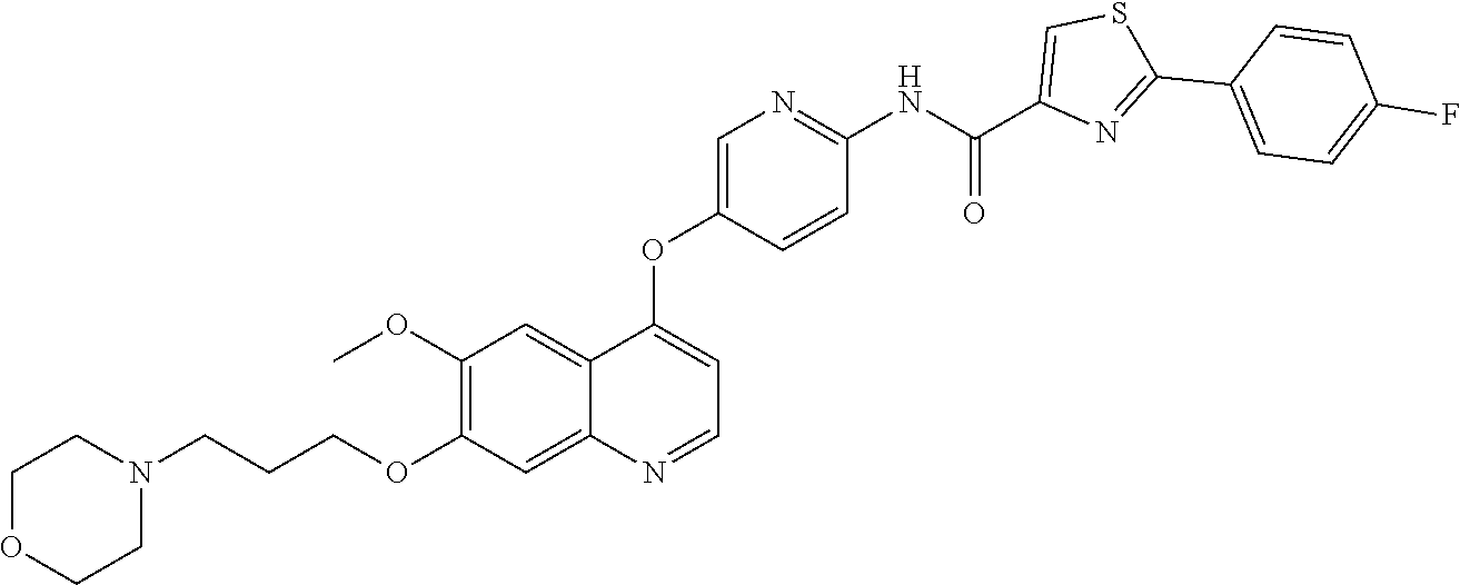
C1OCCN(CCCOC2=C(OC)C=C3C(=C2)N=CC=C3OC2=CN=C(NC(C3=CSC(C4=CC=C(F)C=C4)=N3)=O)C=C2)C1
